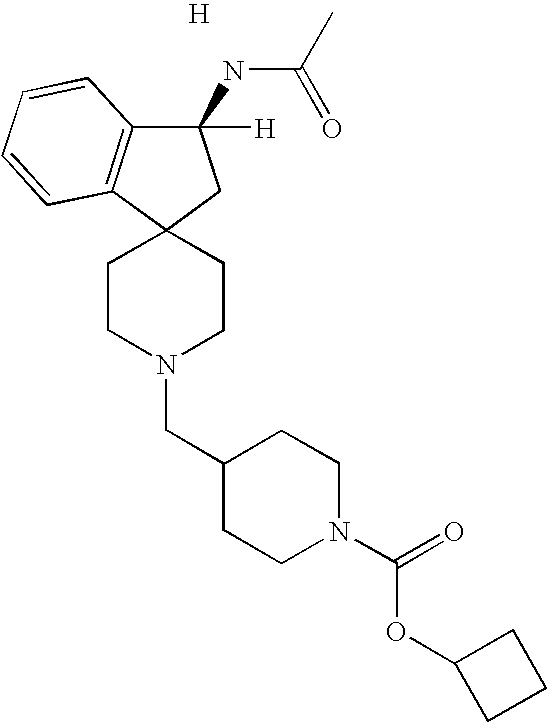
C1CN(CC2CCN(C(=O)OC3CCC3)CC2)CCC12CC(NC(C)=O)([H])C1=C2C=CC=C1.[H]
